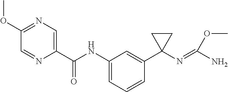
N1=C(OC)C=NC(C(NC2=CC=CC(C3(N=C(N)OC)CC3)=C2)=O)=C1
